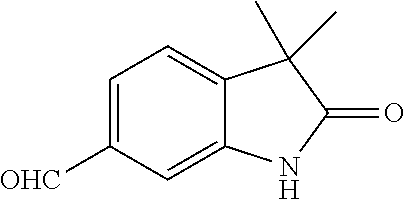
C1=C([OHC])C=C2C(=C1)C(C)(C)C(=O)N2
